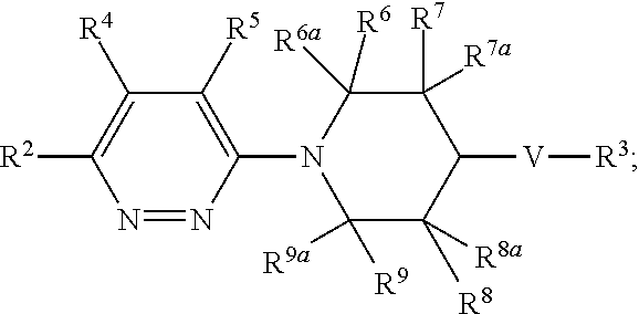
N1=NC(N2C([R9a])([R9])C([R8])([R8a])C([V][R3])C([R7])([R7a])C2([R6])[R6a])=C([R5])C([R4])=C1[R2]
